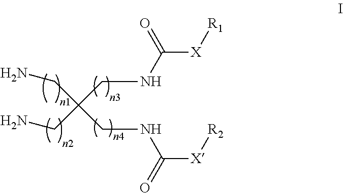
C([X][R1])(NCC(CN)(CNC([X][R2])=O)CN)=O
